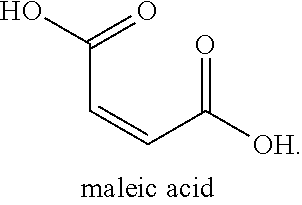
C(C=CC(=O)[OH])(=O)O
